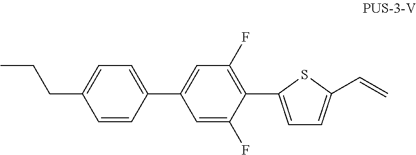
C1=CC(C2=CC(F)=C(C3=CC=C(C=C)S3)C(F)=C2)=CC=C1CCC
